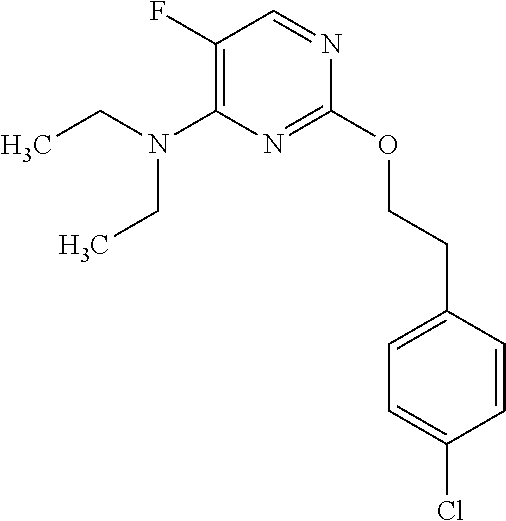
C1(F)=C(N(CC)CC)N=C(OCCC2=CC=C(Cl)C=C2)N=C1
